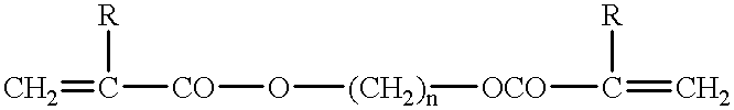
C=C([CO]O[(CH2)n][OCO]C(=C)[R])[R]
